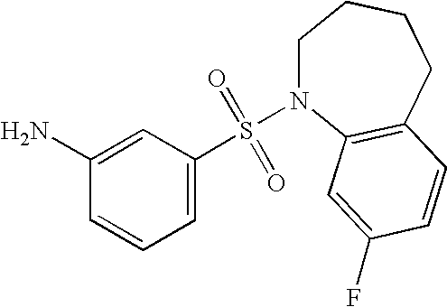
C1(N)=CC(S(=O)(=O)N2CCCCC3=C2C=C(F)C=C3)=CC=C1
